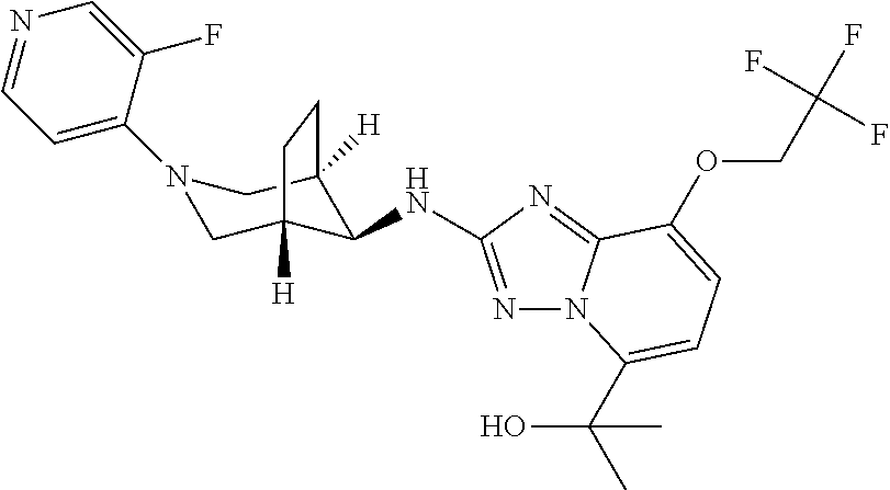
N1=C(NC2C3([H])CN(C4=CC=NC=C4F)CC2([H])CC3)N=C2N1C(C(C)(O)C)=CC=C2OCC(F)(F)F
